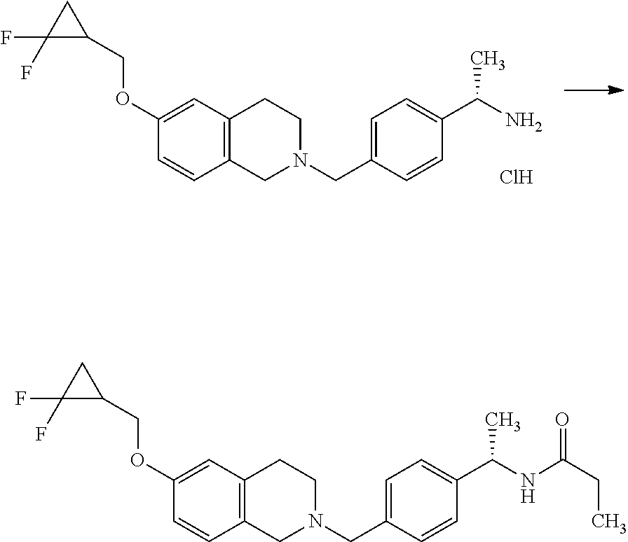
Cl.C1(COC2=CC3=C(C=C2)CN(CC2=CC=C(C(N)C)C=C2)CC3)CC1(F)F.C1(F)(F)C(COC2=CC3=C(C=C2)CN(CC2=CC=C(C(NC(CC)=O)C)C=C2)CC3)C1
